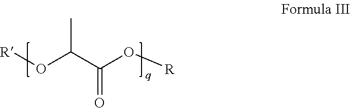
CC(C(O[R])=O)O[R]
